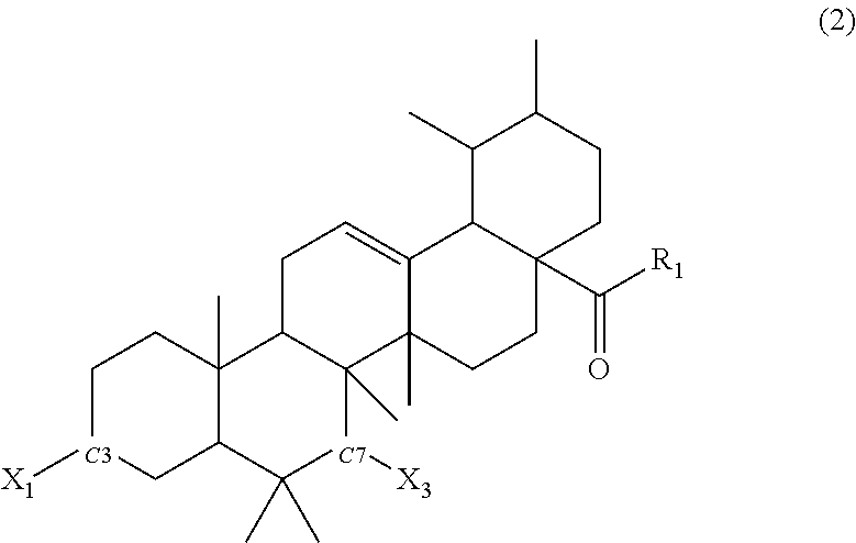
C1[C3]([X1])CC2C(C)(C1)C1C(C)([C7]([X3])C2(C)C)C2(C)C(=CC1)C1C(C([R1])=O)(CC2)CCC(C)C1C
